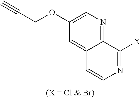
C1(OCC#C)=CN=C2C(=C1)C=CN=C2[X]
